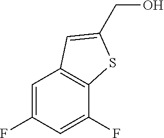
C1=C(F)C=C(F)C2=C1C=C(CO)S2
